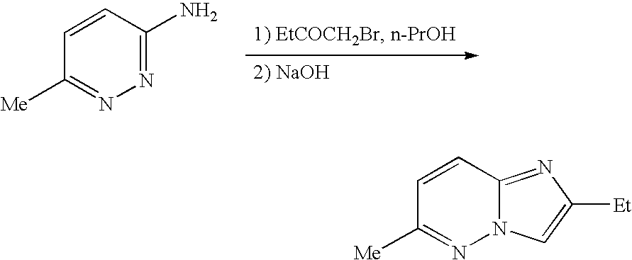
[2) NaOH].C1([Me])=NN=C(N)C=C1.C1([Me])=NN2C(=NC([Et])=C2)C=C1
